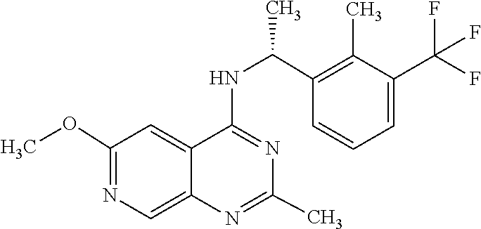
N1=C(NC(C2=C(C)C(C(F)(F)F)=CC=C2)C)C2=CC(OC)=NC=C2N=C1C
